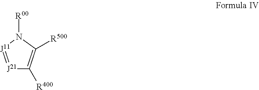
[R400]C1=C([R500])N([R00])[J11]=[J21]1
